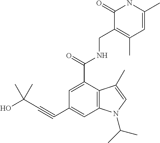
C1=C(C(NCC2=C(C)C=C(C)NC2=O)=O)C2=C(C=C1C#CC(O)(C)C)N(C(C)C)C=C2C
